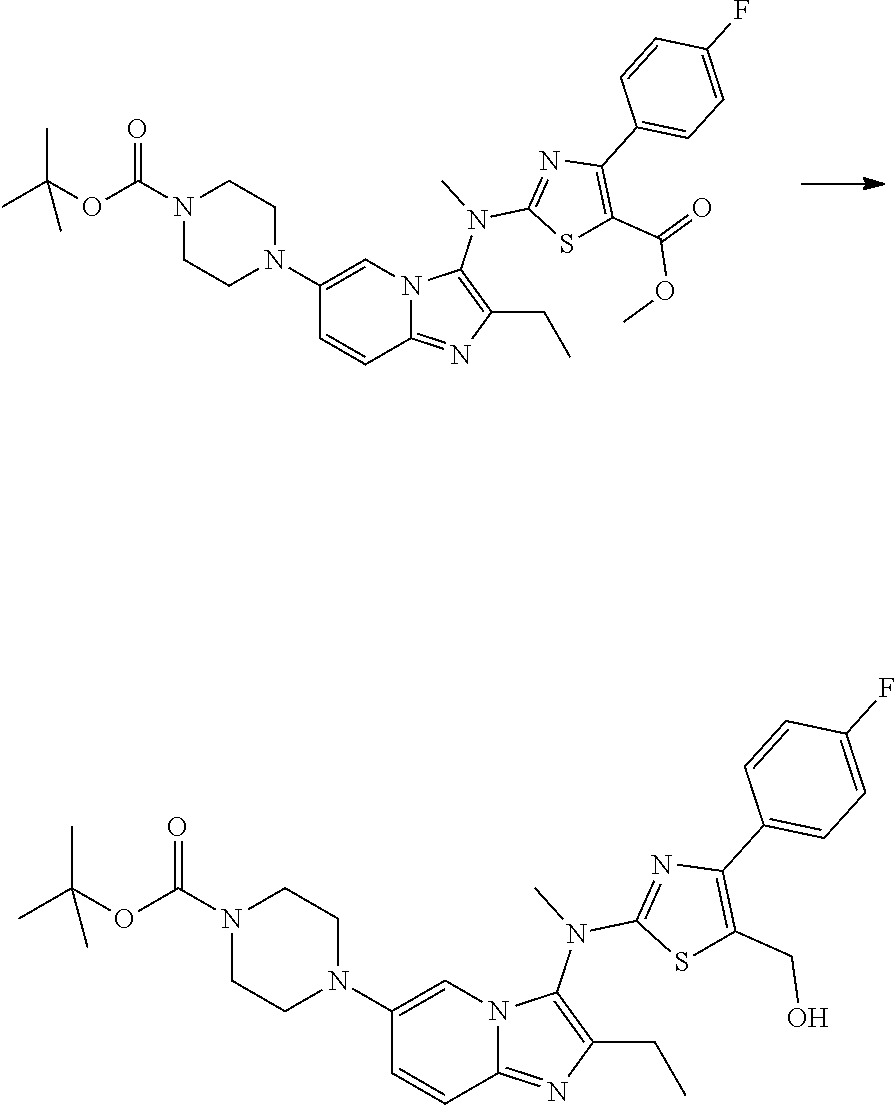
N12C(=NC(CC)=C1N(C)C1=NC(C3=CC=C(F)C=C3)=C(C(=O)OC)S1)C=CC(N1CCN(C(OC(C)(C)C)=O)CC1)=C2.N12C(=NC(CC)=C1N(C)C1=NC(C3=CC=C(F)C=C3)=C(CO)S1)C=CC(N1CCN(C(OC(C)(C)C)=O)CC1)=C2
